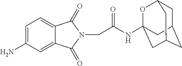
C1=C(N)C=C2C(=C1)C(=O)N(CC(NC13OC4CC(CC(C1)C4)C3)=O)C2=O
